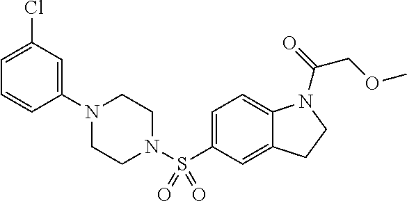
C1(N2CCN(S(C3=CC=C4C(=C3)CCN4C(=O)COC)(=O)=O)CC2)=CC(Cl)=CC=C1
